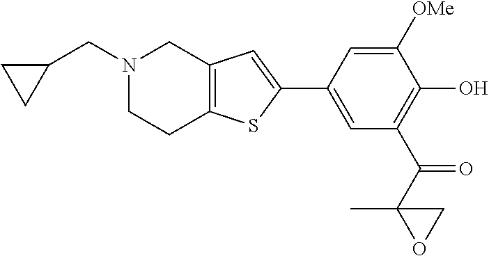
C1(C2=CC(C(C3(C)OC3)=O)=C(O)C([OMe])=C2)=CC2=C(S1)CCN(CC1CC1)C2
